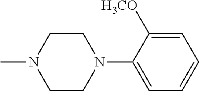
C1=C([H3CO])C(N2CCN(C)CC2)=CC=C1
